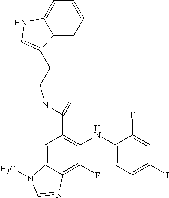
C(C1=C(NC2=CC=C(I)C=C2F)C(F)=C2C(=C1)N(C)C=N2)(NCCC1=CNC2=CC=CC=C21)=O
